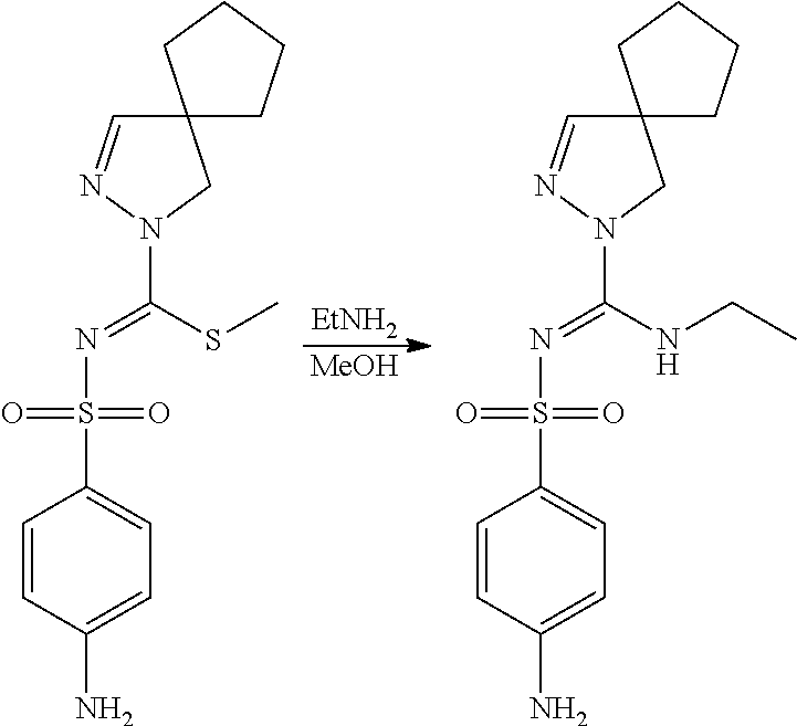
C1=CC(N)=CC=C1S(=O)(=O)N=C(SC)N1CC2(C=N1)CCCC2.[EtNH2].[MeOH].C1=CC(N)=CC=C1S(=O)(=O)N=C(NCC)N1CC2(C=N1)CCCC2
